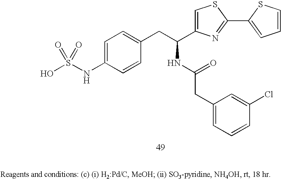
C1=C(NS(O)(=O)=O)C=CC(CC(NC(=O)CC2=CC=CC(Cl)=C2)C2=CSC(C3=CC=CS3)=N2)=C1
